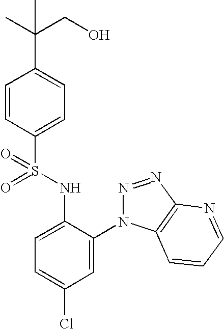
C1=CC(S(=O)(NC2=CC=C(Cl)C=C2N2N=NC3=C2C=CC=N3)=O)=CC=C1C(C)(CO)C
